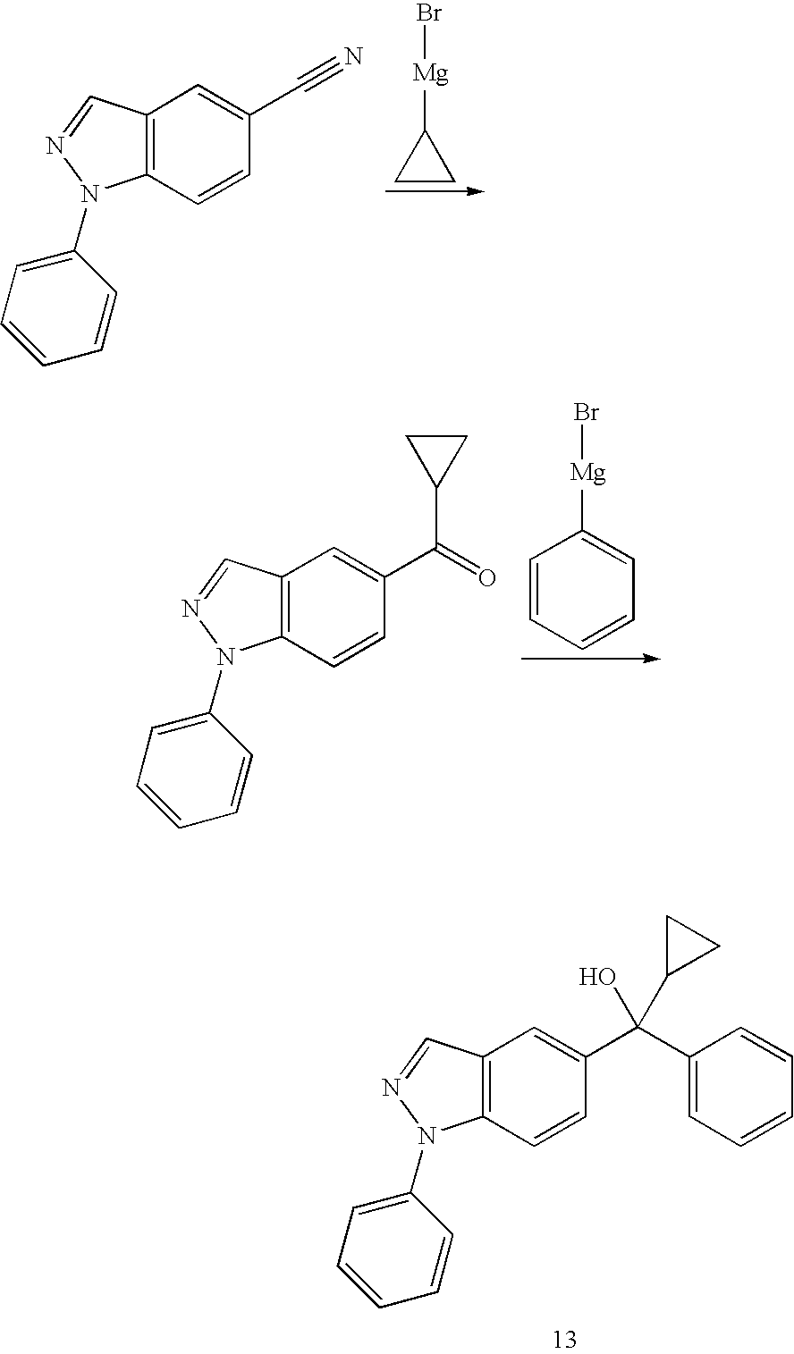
C12=C(C=CC(C(C3=CC=CC=C3)(O)C3CC3)=C1)N(C1=CC=CC=C1)N=C2.C1CC1[Mg]Br.C12=C(C=CC(C#N)=C1)N(C1=CC=CC=C1)N=C2.C1=CC=CC=C1[Mg]Br.C12=C(C=CC(C(=O)C3CC3)=C1)N(C1=CC=CC=C1)N=C2
